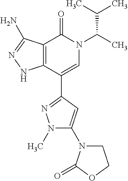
C12=C(C(C3=NN(C)C(N4CCOC4=O)=C3)=CN(C(C)C(C)C)C1=O)NN=C2N
